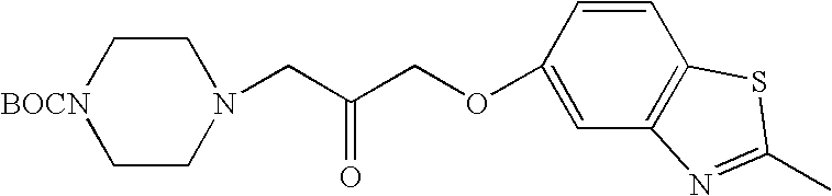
C1CN(CC(COC2=CC3=C(C=C2)SC(C)=N3)=O)CC[BOCN]1
